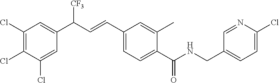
C1(Cl)=C(Cl)C(Cl)=CC(C(C=CC2=CC=C(C(NCC3=CC=C(Cl)N=C3)=O)C(C)=C2)[CF3])=C1
